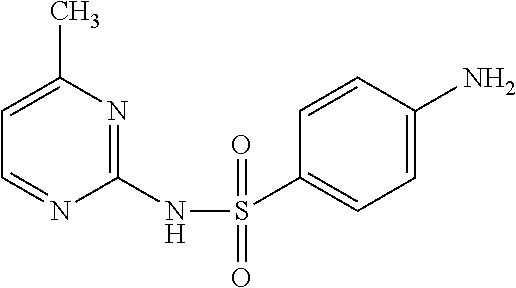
C1=C(C)N=C(NS(C2=CC=C(N)C=C2)(=O)=O)N=C1
